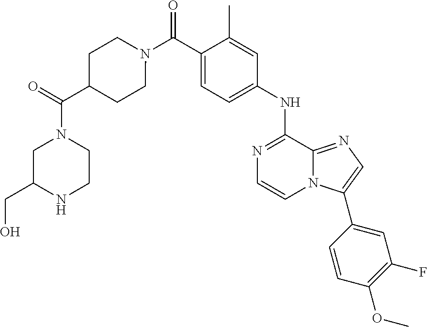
N1=C(NC2=CC=C(C(N3CCC(C(=O)N4CC(CO)NCC4)CC3)=O)C(C)=C2)C2=NC=C(C3=CC(F)=C(OC)C=C3)N2C=C1
